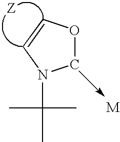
O1CN(C(C)(C)C)C=C1
